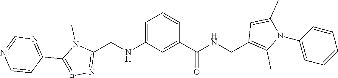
C1(C2=nN=C(CNC3=CC=CC(C(NCC4=C(C)N(C5=CC=CC=C5)C(C)=C4)=O)=C3)N2C)=NC=NC=C1
